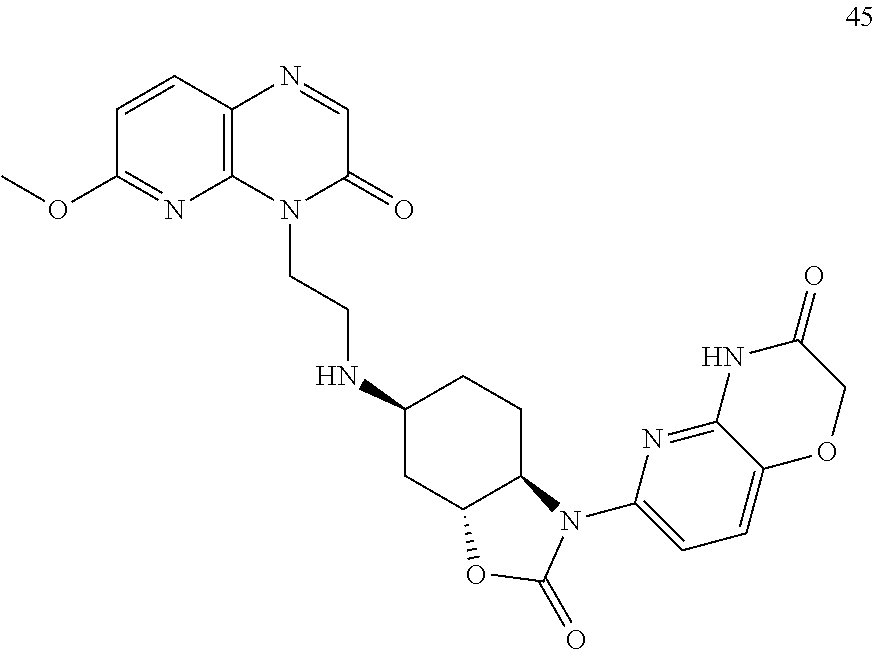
C1(OC)=NC2=C(C=C1)N=CC(=O)N2CCNC1CC2C(CC1)N(C1=CC=C3C(=N1)NC(=O)CO3)C(=O)O2
